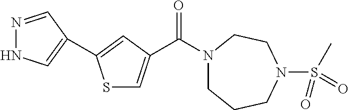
S1C=C(C(=O)N2CCCN(S(=O)(C)=O)CC2)C=C1C1=CNN=C1
